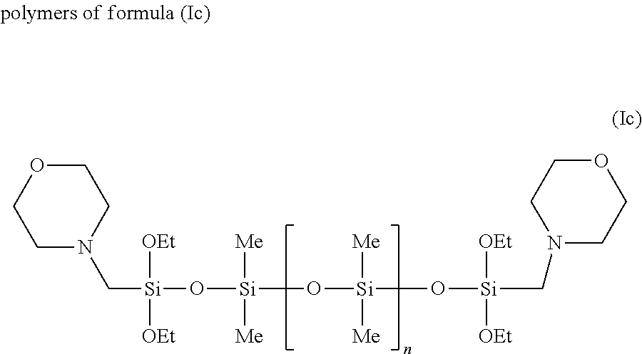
C1N(C[Si]([OEt])([OEt])O[Si]([Me])([Me])O[Si]([Me])([Me])O[Si]([OEt])([OEt])CN2CCOCC2)CCOC1
